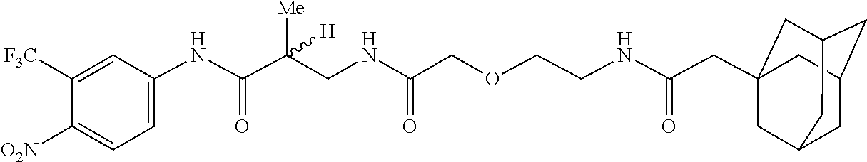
C1C2CC3CC(CC(NCCOCC(NCC(C(NC4=CC=C([O2N])C([F3C])=C4)=O)([Me])[H])=O)=O)(CC1C3)C2
